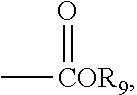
C[COR9]=O
